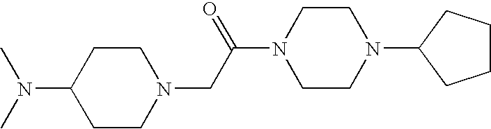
C1CN(CC(=O)N2CCN(C3CCCC3)CC2)CCC1N(C)C
